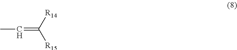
CC=C([R15])[R14]
